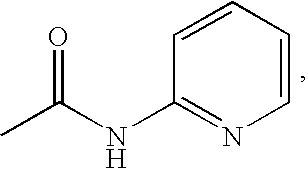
C1=CC=CC(NC(C)=O)=N1
